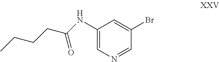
C1(NC(CCCC)=O)=CN=CC(Br)=C1
